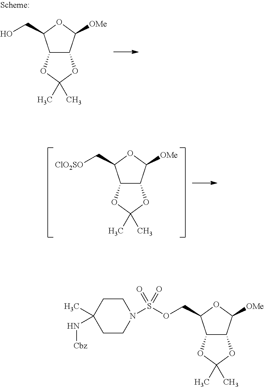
C12C(C([OMe])OC1CO)OC(C)(C)O2.C12C(C([OMe])OC1C[ClO2SO])OC(C)(C)O2.C12C(C([OMe])OC1COS(N1CCC(C)(N[Cbz])CC1)(=O)=O)OC(C)(C)O2
